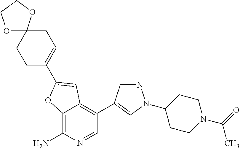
C12=C(N)N=CC(C3=CN(C4CCN(C(C)=O)CC4)N=C3)=C1C=C(C1=CCC3(CC1)OCCO3)O2
